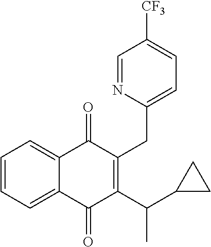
C1=CC=C2C(=C1)C(=O)C(CC1=CC=C([CF3])C=N1)=C(C(C1CC1)C)C2=O
